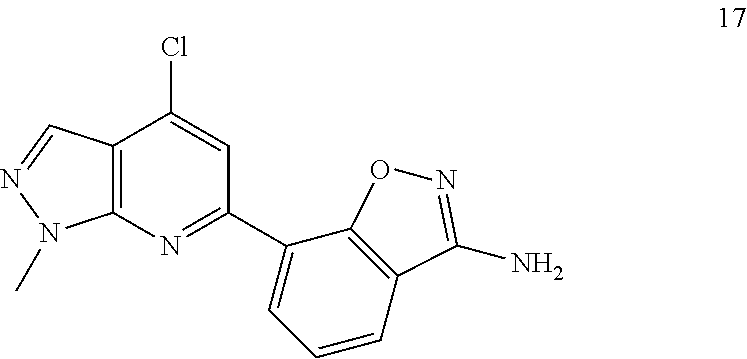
C12=C(N=C(C3=CC=CC4=C3ON=C4N)C=C1Cl)N(C)N=C2
